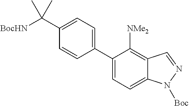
[BocHN]C(C1=CC=C(C2=CC=C3C(=C2[NMe2])C=NN3[Boc])C=C1)(C)C
